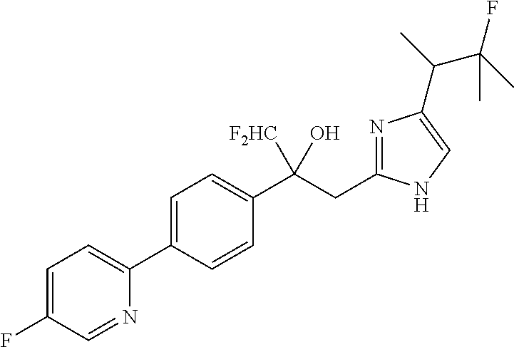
C1=C(C2=CC=C(F)C=N2)C=CC(C(CC2=NC(C(C(F)(C)C)C)=CN2)([F2HC])O)=C1
